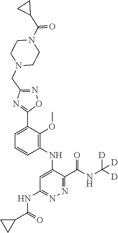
C1=C(C2=NC(CN3CCN(C(C4CC4)=O)CC3)=NO2)C(OC)=C(NC2=CC(NC(C3CC3)=O)=NN=C2C(NC([D])([D])[D])=O)C=C1
